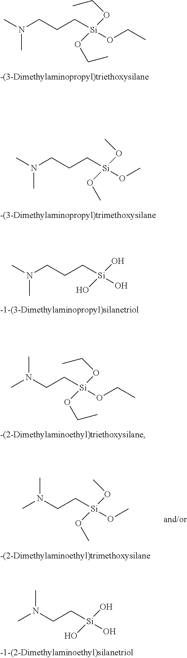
N(CCC[Si](O)(O)O)(C)C.CN(CC[Si](OCC)(OCC)OCC)C.CN(CC[Si](O)(O)O)C.N(CCC[Si](OCC)(OCC)OCC)(C)C.N(CCC[Si](OC)(OC)OC)(C)C.CN(CC[Si](OC)(OC)OC)C
